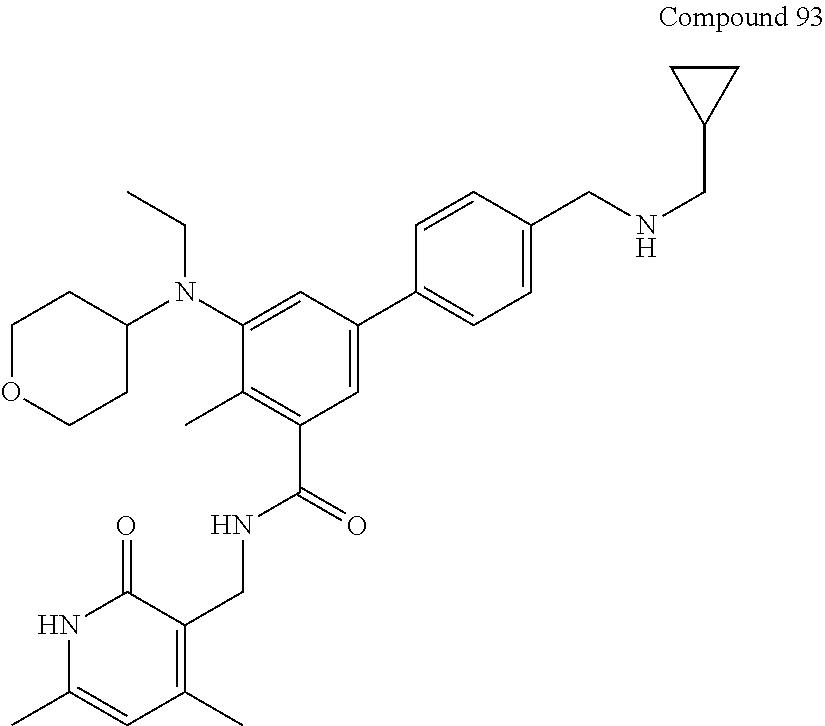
C1=C(C2=CC=C(CNCC3CC3)C=C2)C=C(N(C2CCOCC2)CC)C(C)=C1C(=O)NCC1=C(C)C=C(C)NC1=O
